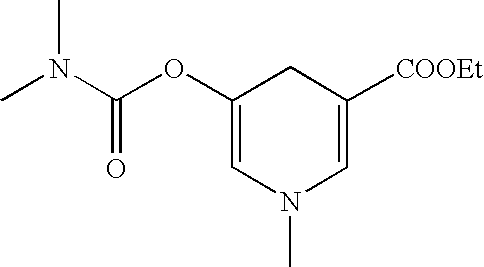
C1(OC(N(C)C)=O)=CN(C)C=C([COOEt])C1
